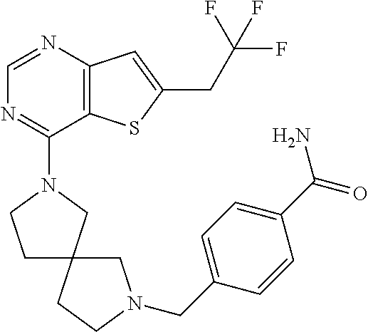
C1=NC2=C(C(N3CCC4(C3)CCN(CC3=CC=C(C(=O)N)C=C3)C4)=N1)SC(CC(F)(F)F)=C2
